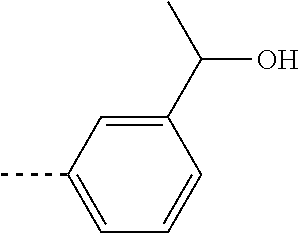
CC1=CC=CC(C(C)O)=C1
